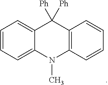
C1=CC=C2C(=C1)C([Ph])([Ph])C1=C(N2C)C=CC=C1
